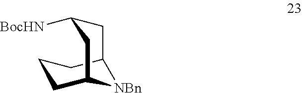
C1CC2[NBn]C(C1)CC([BocHN])C2
